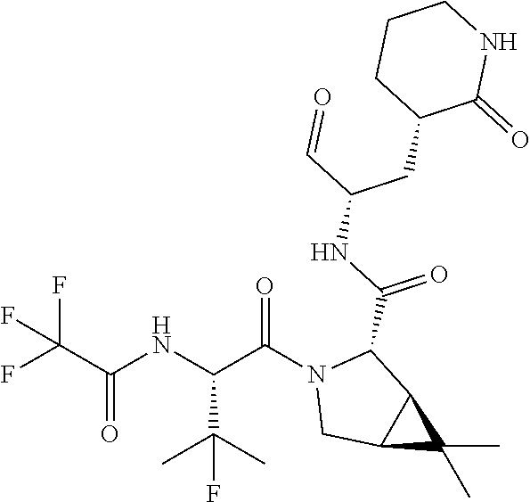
FC(C(NC(C(N1CC2C(C1C(NC(C=O)CC1C(=O)NCCC1)=O)C2(C)C)=O)C(C)(C)F)=O)(F)F
